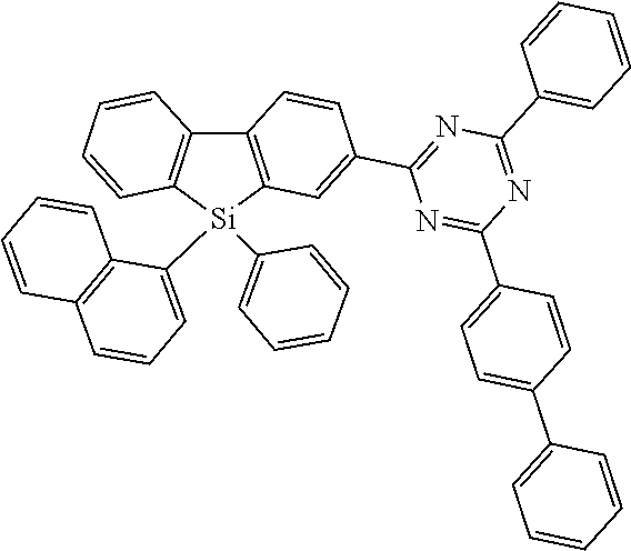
C12=C([Si](C3=CC=CC=C3)(C3=CC=CC4=C3C=CC=C4)C3=C1C=CC=C3)C=C(C1=NC(C3=CC=CC=C3)=NC(C3=CC=C(C4=CC=CC=C4)C=C3)=N1)C=C2
